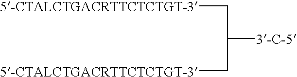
C([3-C-5])(C[5-CTALCTGACRTTCTCTGT-3])C[5-CTALCTGACRTTCTCTGT-3]
